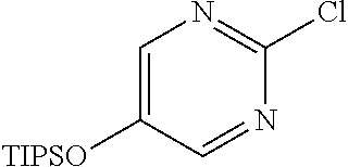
C1=C([TIPSO])C=NC(Cl)=N1
